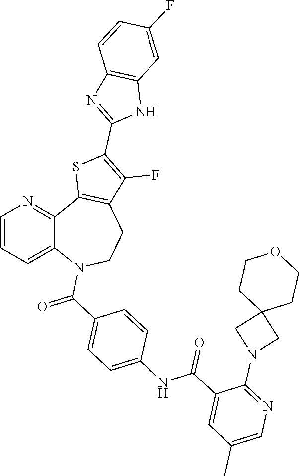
C1=CC=C2C(=N1)C1=C(CCN2C(C2=CC=C(NC(C3=CC(C)=CN=C3N3CC4(C3)CCOCC4)=O)C=C2)=O)C(F)=C(C2=NC3=C(N2)C=C(F)C=C3)S1
